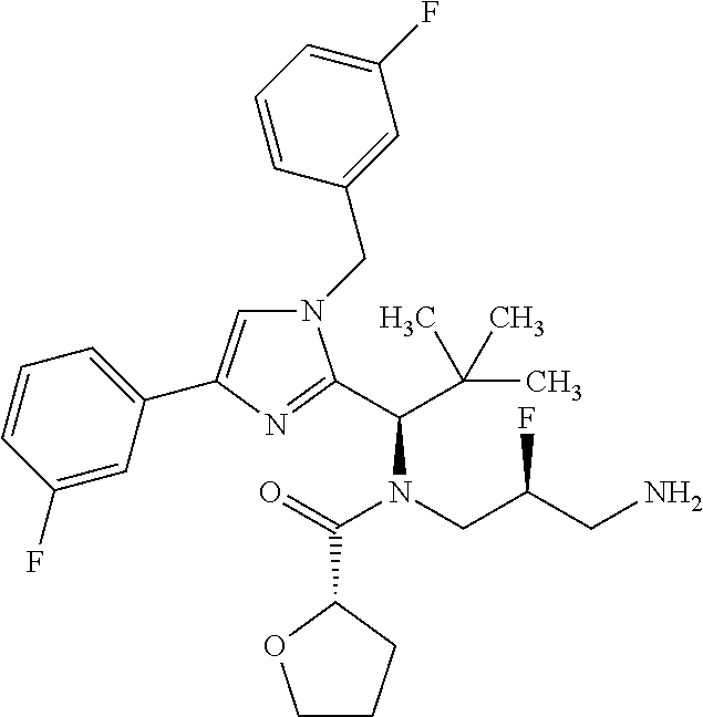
N1(CC2=CC(F)=CC=C2)C=C(C2=CC=CC(F)=C2)N=C1C(N(C(C1OCCC1)=O)CC(CN)F)C(C)(C)C
